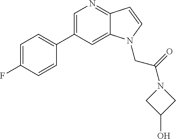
C1=C(C2=CC=C(F)C=C2)C=C2C(=N1)C=CN2CC(N1CC(O)C1)=O
